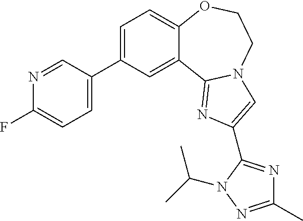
C1=C(C2=CC=C(F)N=C2)C=C2C(=C1)OCCN1C2=NC(C2=NC(C)=NN2C(C)C)=C1
